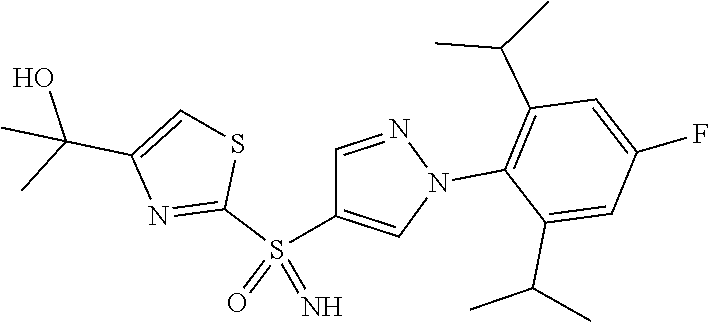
C1(N2N=CC(S(C3=NC(C(C)(C)O)=CS3)(=O)=N)=C2)=C(C(C)C)C=C(F)C=C1C(C)C
